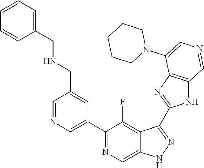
C1(C2=CN=CC(CNCC3=CC=CC=C3)=C2)=NC=C2C(=C1F)C(C1=NC3=C(N1)C=NC=C3N1CCCCC1)=NN2
